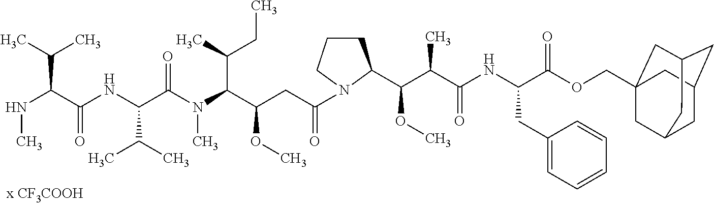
C(C(C(N(C(C(NC(C(NC)C(C)C)=O)C(C)C)=O)C)C(C)CC)OC)C(=O)N1CCCC1C(C(C(NC(C(OCC12CC3CC(CC(C1)C3)C2)=O)CC1=CC=CC=C1)=O)C)OC
